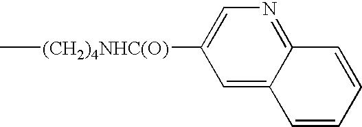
C[(CH2)4NHC(O)]C1=CN=C2C(=C1)C=CC=C2
